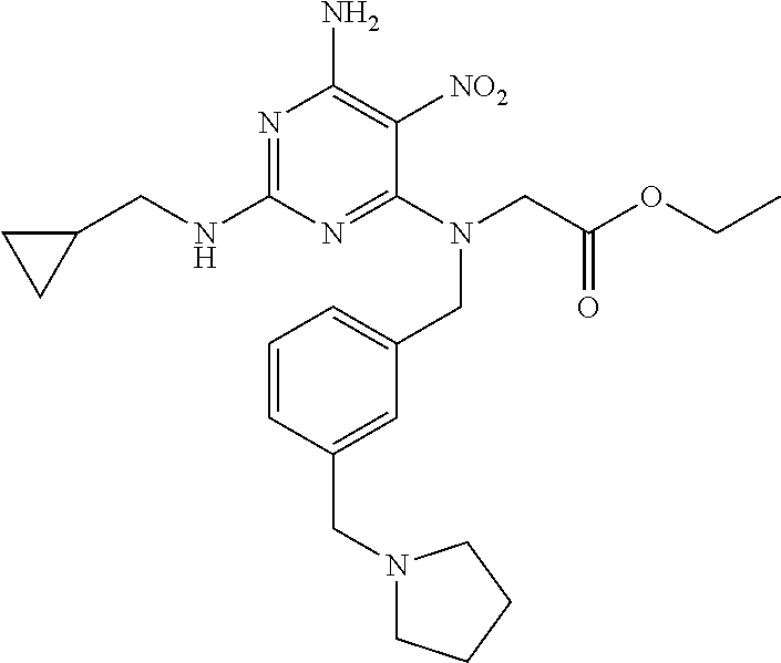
N1=C(NCC2CC2)N=C(N(CC2=CC=CC(CN3CCCC3)=C2)CC(OCC)=O)C([NO2])=C1N
